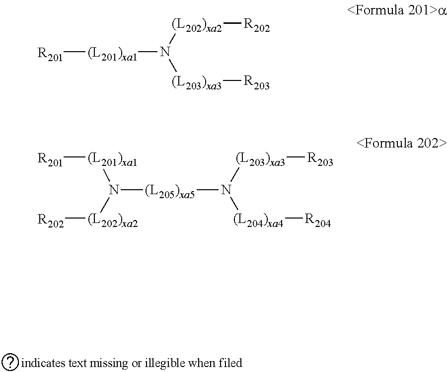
[R201][(L201)xa1]N([(L202)xa2][R202])[(L203)xa3][R203].[(L205)xa5](N([(L201)xa1][R201])[(L202)xa2][R202])N([(L203)xa3][R203])[(L204)xa4][R204]
